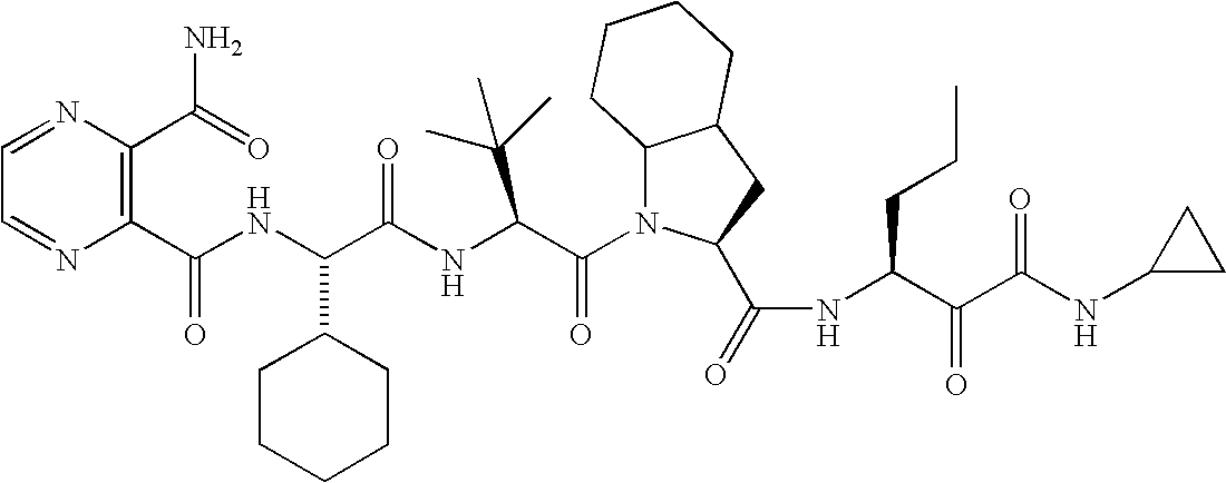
C1(C(NC(C(NC(C(N2C3C(CC2C(=O)NC(C(C(NC2CC2)=O)=O)CCC)CCCC3)=O)C(C)(C)C)=O)C2CCCCC2)=O)=C(C(=O)N)N=CC=N1
